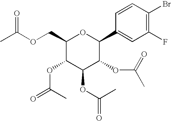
C1(COC(C)=O)C(OC(=O)C)C(OC(=O)C)C(OC(C)=O)C(C2=CC(F)=C(Br)C=C2)O1
